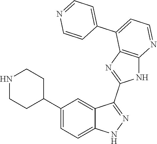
C1(C2=CC=C3C(=C2)C(C2=NC4=C(N2)N=CC=C4C2=CC=NC=C2)=NN3)CCNCC1
